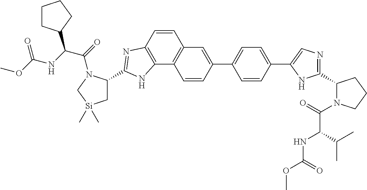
C1(C2=CC3=C(C4=C(C=C3)N=C(C3C[Si](C)(C)CN3C(=O)C(NC(OC)=O)C3CCCC3)N4)C=C2)=CC=C(C2=CN=C(C3N(C(=O)C(C(C)C)NC(OC)=O)CCC3)N2)C=C1
